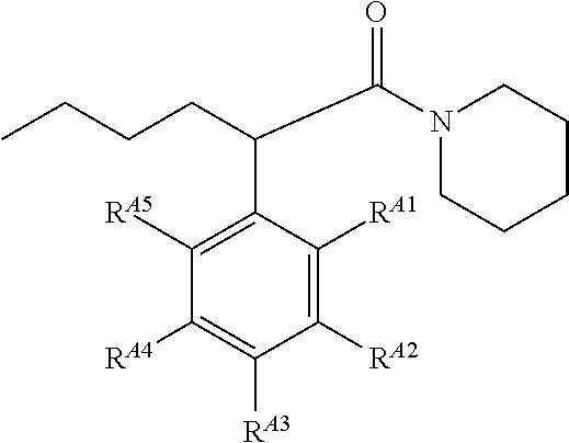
C1([RA5])=C(C(CCCC)C(N2CCCCC2)=O)C([RA1])=C([RA2])C([RA3])=C1[RA4]
